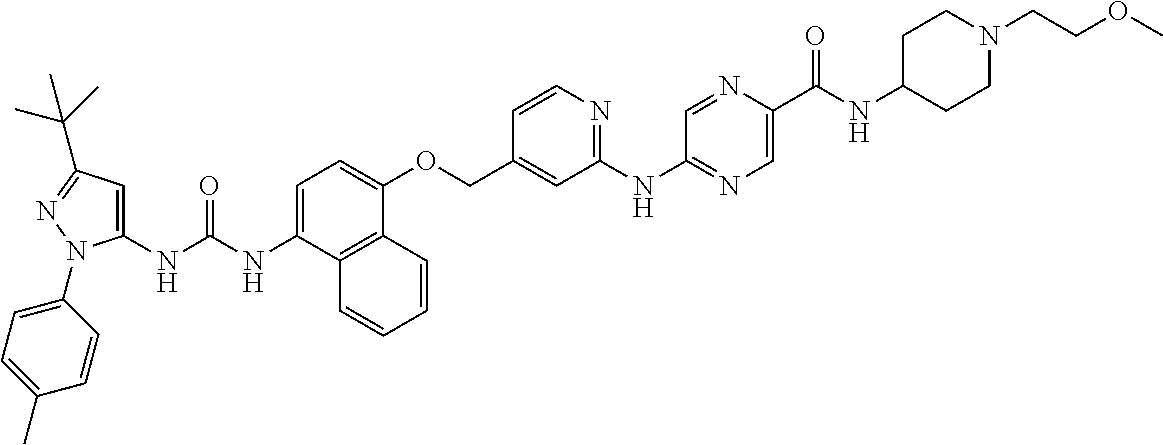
N(C(NC1=CC(C(C)(C)C)=NN1C1=CC=C(C)C=C1)=O)C1=CC=C(OCC2=CC(NC3=NC=C(C(NC4CCN(CCOC)CC4)=O)N=C3)=NC=C2)C2=C1C=CC=C2
